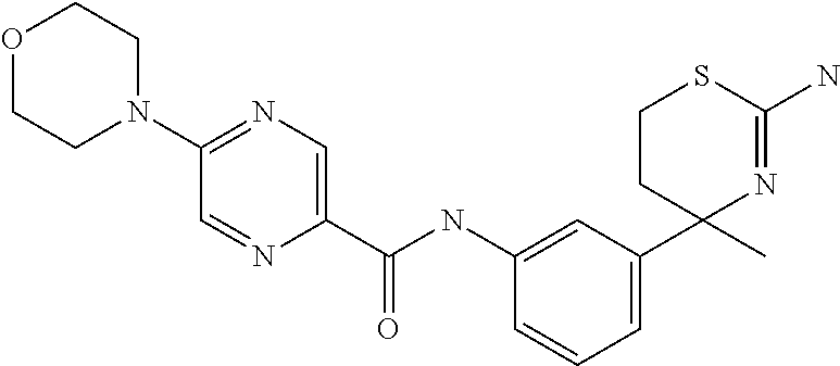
C1(C(NC2=CC(C3(C)N=C(N)SCC3)=CC=C2)=O)=CN=C(N2CCOCC2)C=N1
